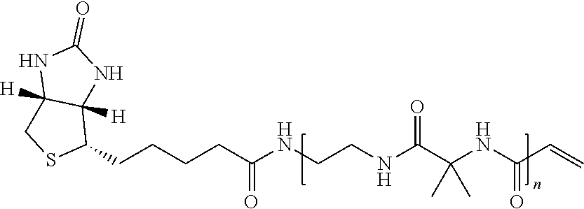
N(CCNC(C(NC(C=C)=O)(C)C)=O)C(CCCCC1C2([H])C([H])(CS1)NC(=O)N2)=O
